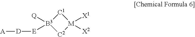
[C1]1[B3]([Q])([E][D][A])[C2][M]1([X1])[X2]
